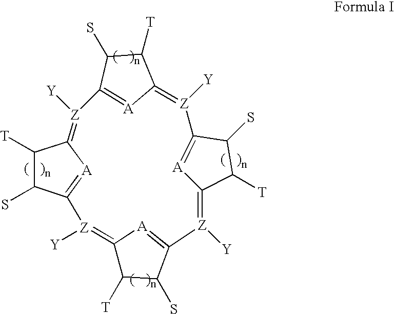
C1([T])C(S)C2=[A]C1=[Z]([Y])C1=[A]C(=[Z]([Y])C3=[A]C(=[Z]([Y])C4=[A]C(=[Z]2[Y])C([T])C4S)C([T])C3S)C([T])C1S
